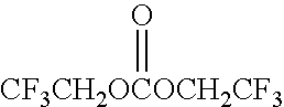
[CF3CH2OCOCH2CF3]=O
